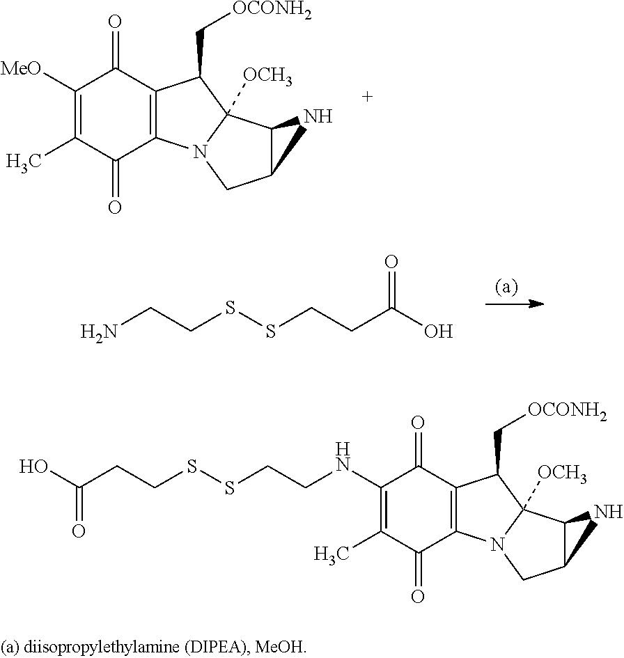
C1([MeO])=C(C)C(=O)C2=C(C1=O)C(C[OCONH2])C1([OCH3])N2CC2C1N2.NCCSSCCC(O)=O.C1(NCCSSCCC(O)=O)=C(C)C(=O)C2=C(C1=O)C(C[OCONH2])C1([OCH3])N2CC2C1N2
